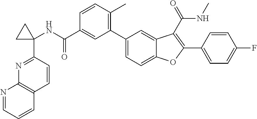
N1=CC=CC2=C1N=C(C1(NC(C3=CC(C4=CC=C5C(=C4)C(C(=O)NC)=C(C4=CC=C(F)C=C4)O5)=C(C)C=C3)=O)CC1)C=C2
